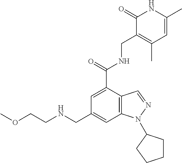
C12=C(C=C(CNCCOC)C=C1C(=O)NCC1=C(C)C=C(C)NC1=O)N(C1CCCC1)N=C2
